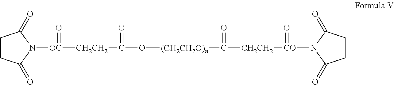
C1CC(=O)N([OC]([CH2CH2]C(O[(CH2CH2O)n]C([CH2CH2][CO](N2C(=O)CCC2=O)=O)=O)=O)=O)C1=O
